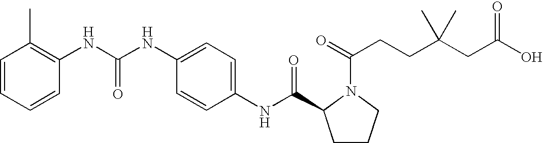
C1=CC=CC(NC(NC2=CC=C(NC(=O)C3CCCN3C(CCC(CC(=O)O)(C)C)=O)C=C2)=O)=C1C
